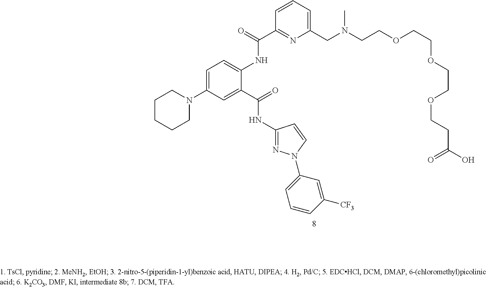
N(C1=NN(C2=CC=CC([CF3])=C2)C=C1)C(C1=CC(N2CCCCC2)=CC=C1NC(C1=NC(CN(CCOCCOCCOCCC(O)=O)C)=CC=C1)=O)=O
